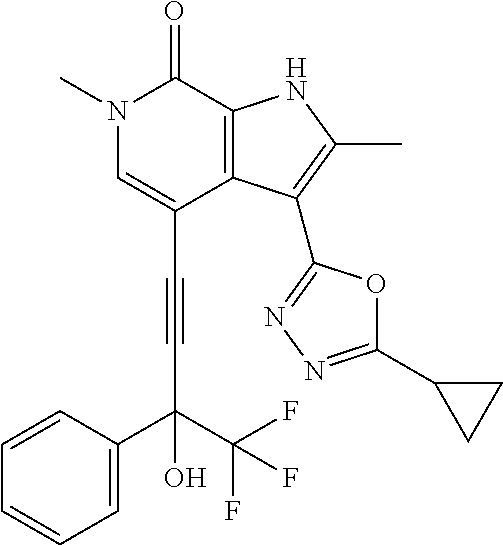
C(C1=CN(C)C(=O)C2=C1C(C1=NN=C(C3CC3)O1)=C(C)N2)#CC(C(F)(F)F)(O)C1=CC=CC=C1
